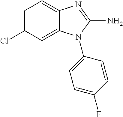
C1=C(Cl)C=C2C(=C1)N=C(N)N2C1=CC=C(F)C=C1
